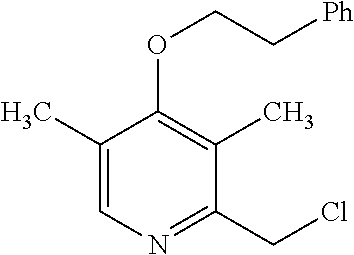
C1(C)=CN=C(CCl)C(C)=C1OCC[Ph]
